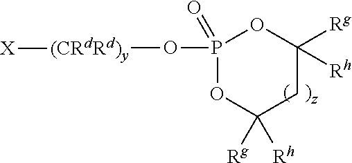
P1(O[(CRdRd)y][X])(=O)OC([Rh])([Rg])CC([Rg])([Rh])O1
